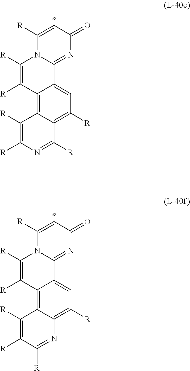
C12=C3C(=C([R])C=C1C1=NC(=O)C=C([R])N1C([R])=C2[R])C([R])=NC([R])=C3[R].C12=C3C(=C([R])C=C1C1=NC(=O)C=C([R])N1C([R])=C2[R])N=C([R])C([R])=C3[R]
